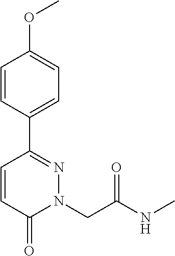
C1=CC(C2=NN(CC(NC)=O)C(=O)C=C2)=CC=C1OC
